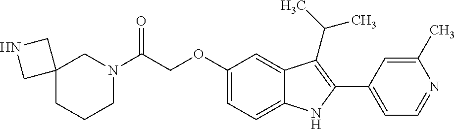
C(C(N1CC2(CCC1)CNC2)=O)OC1=CC=C2C(=C1)C(C(C)C)=C(C1=CC=NC(C)=C1)N2
